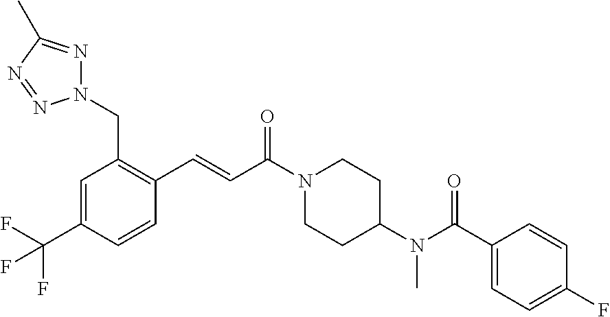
N1(CC2=C(C=CC(N3CCC(N(C(C4=CC=C(F)C=C4)=O)C)CC3)=O)C=CC(C(F)(F)F)=C2)N=C(C)N=N1
